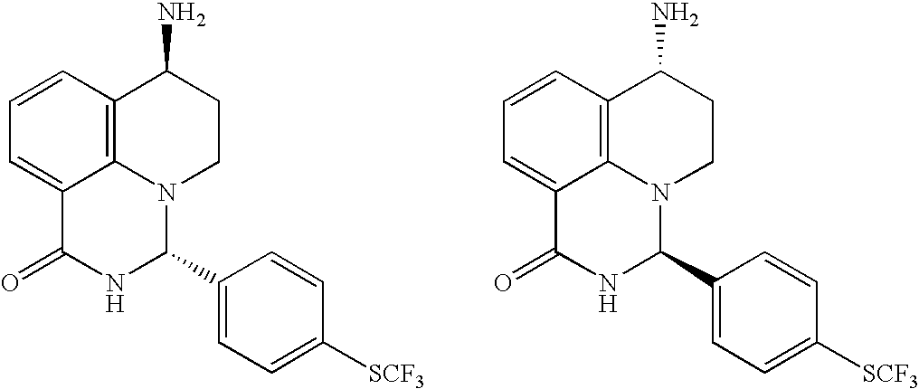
C1=CC2=C3C(=C1)C(=O)NC(C1=CC=C([SCF3])C=C1)N3CCC2N.C1=CC2=C3C(=C1)C(=O)NC(C1=CC=C([SCF3])C=C1)N3CCC2N
